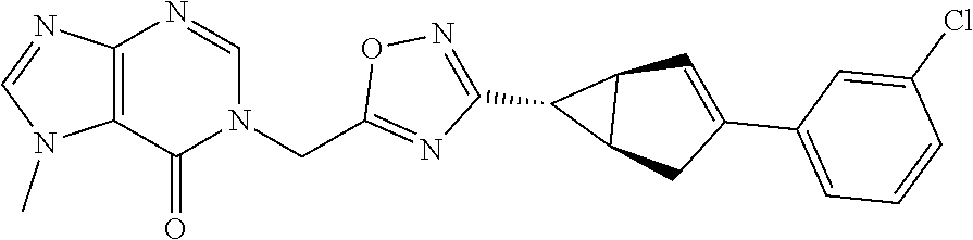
C12=C(N=CN(CC3=NC(C4C5C4C=C(C4=CC=CC(Cl)=C4)C5)=NO3)C1=O)N=CN2C
